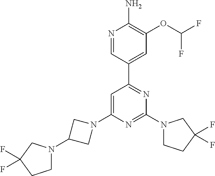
N1=CC(C2=NC(N3CCC(F)(F)C3)=NC(N3CC(N4CCC(F)(F)C4)C3)=C2)=CC(OC(F)F)=C1N
